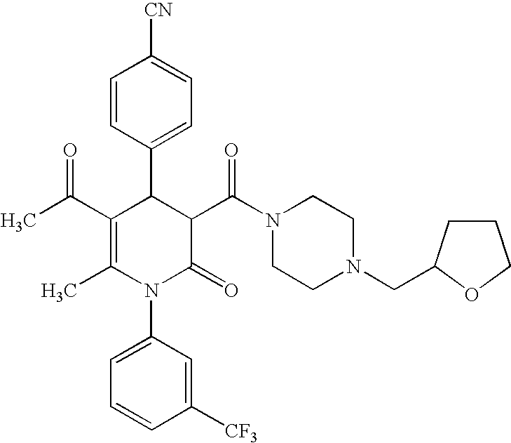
C1=CC(C2C(C(C)=O)=C(C)N(C3=CC=CC([CF3])=C3)C(=O)C2C(N2CCN(CC3CCCO3)CC2)=O)=CC=C1[CN]
